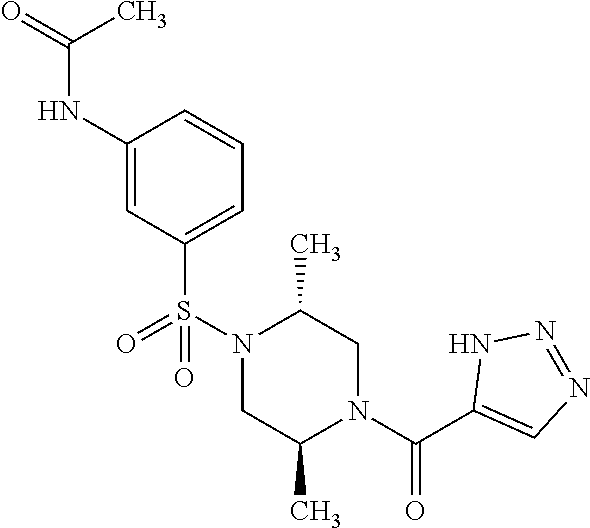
C1(NC(=O)C)=CC(S(N2C(C)CN(C(C3=CN=NN3)=O)C(C)C2)(=O)=O)=CC=C1
